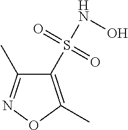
C1(S(=O)(=O)NO)=C(C)ON=C1C
